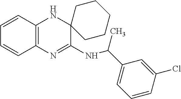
C1=CC2=C(C=C1)N=C(NC(C1=CC=CC(Cl)=C1)C)C1(N2)CCCCC1
